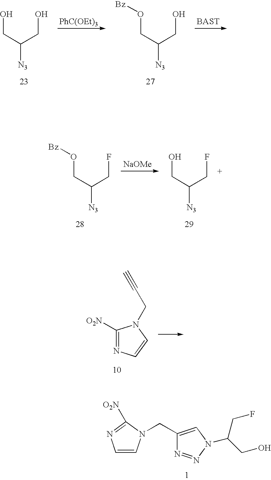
OCC([N3])CO.[PhC(OEt)3].O(CC([N3])CO)[Bz].[BAST].O(CC([N3])CF)[Bz].[NaOMe].OCC([N3])CF.C1([O2N])=NC=CN1CC#C.C1=CN(CC2=CN(C(CF)CO)N=N2)C([O2N])=N1
